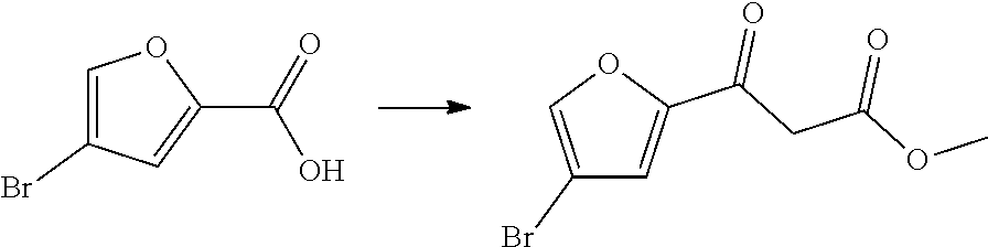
C1(C(=O)O)=CC(Br)=CO1.C1(Br)=COC(C(CC(OC)=O)=O)=C1
